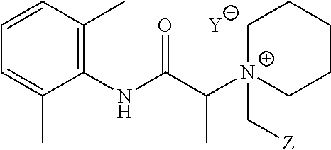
[Y].C1=C(C)C(NC(C([N+]2(C[Z])CCCCC2)C)=O)=C(C)C=C1
